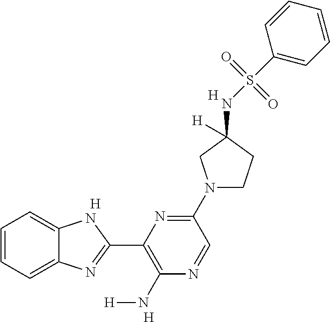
[H].[H].C1=CC=C2C(=C1)NC(C1=C(N[H])N=CC(N3CCC(NS(C4=CC=CC=C4)(=O)=O)([H])C3)=N1)=N2.[H]
